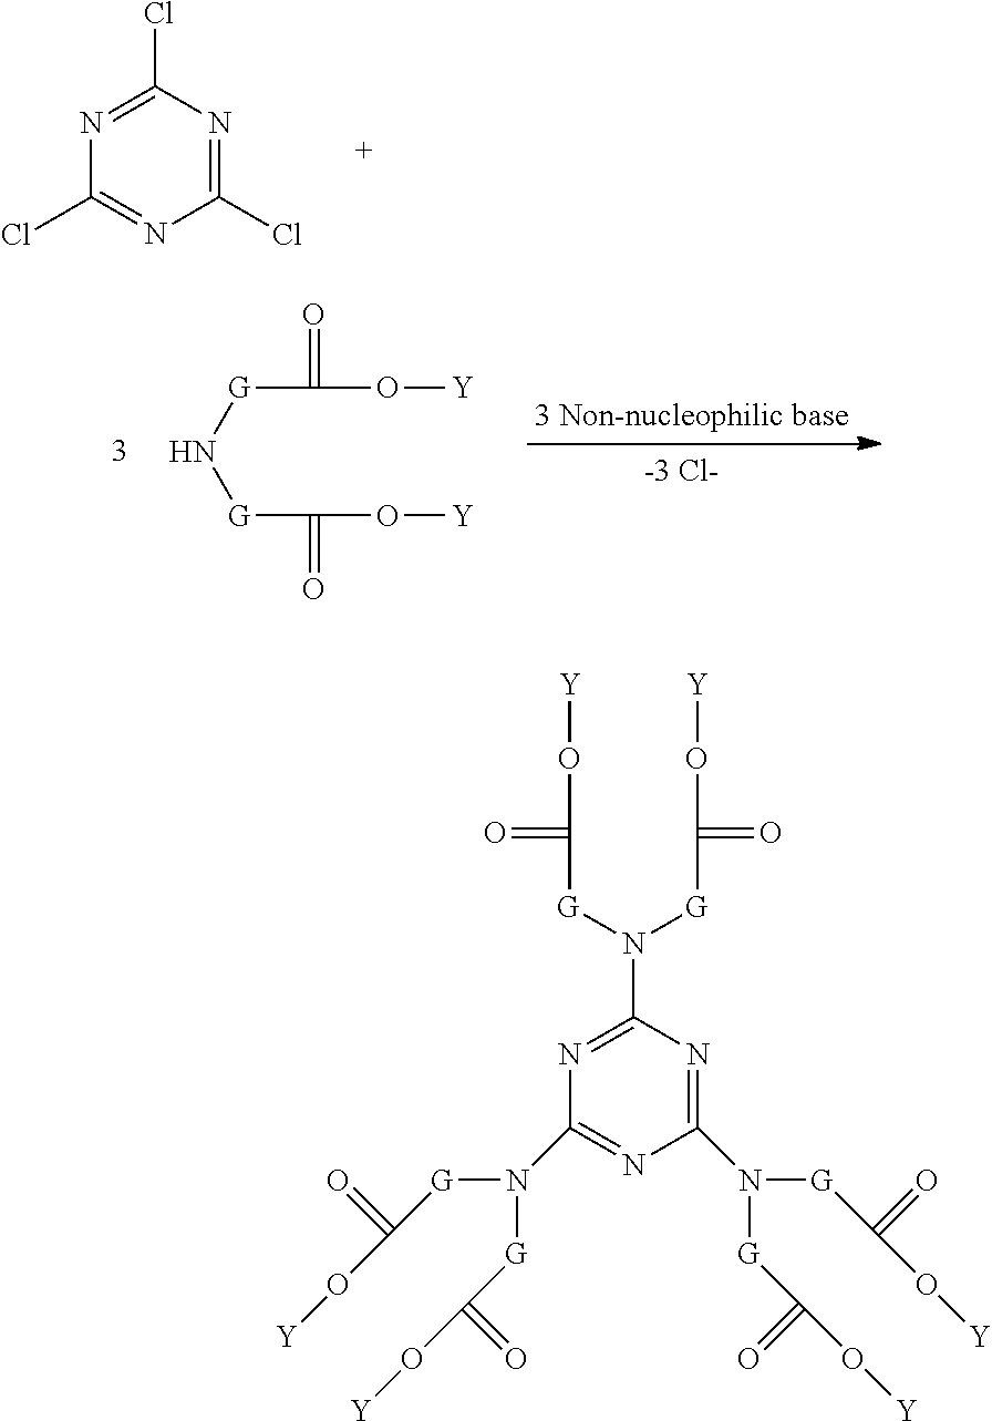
C1(Cl)=NC(Cl)=NC(Cl)=N1.N([G]C(=O)O[Y])[G]C(O[Y])=O.C1(N([G]C(O[Y])=O)[G]C(O[Y])=O)=NC(N([G]C(O[Y])=O)[G]C(O[Y])=O)=NC(N([G]C(O[Y])=O)[G]C(O[Y])=O)=N1
